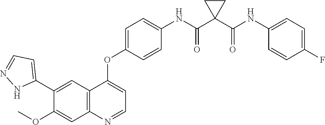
C12=C(N=CC=C1OC1=CC=C(NC(C3(C(NC4=CC=C(F)C=C4)=O)CC3)=O)C=C1)C=C(OC)C(C1=CC=NN1)=C2
